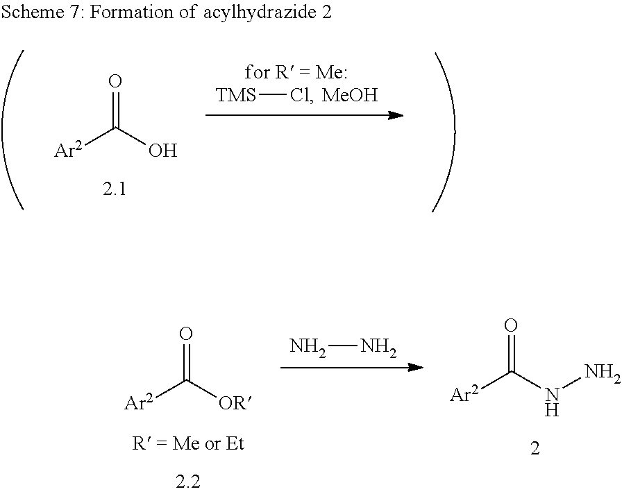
NN.[Ar2]C([OR])=O.[Ar2]C(NN)=O.[TMS]Cl.[MeOH].[for R = Me:].[Ar2]C(O)=O
